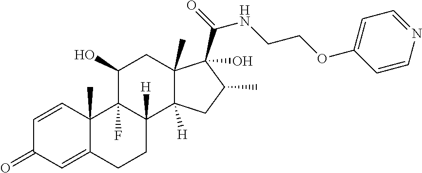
C1=CC2(C)C(=CC1=O)CCC1([H])C2(F)C(O)CC2(C)C1([H])CC(C)C2(C(=O)NCCOC1=CC=NC=C1)O
